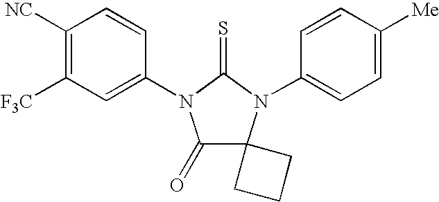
C1([NC])=C([F3C])C=C(N2C(=O)C3(N(C4=CC=C([Me])C=C4)C2=S)CCC3)C=C1
